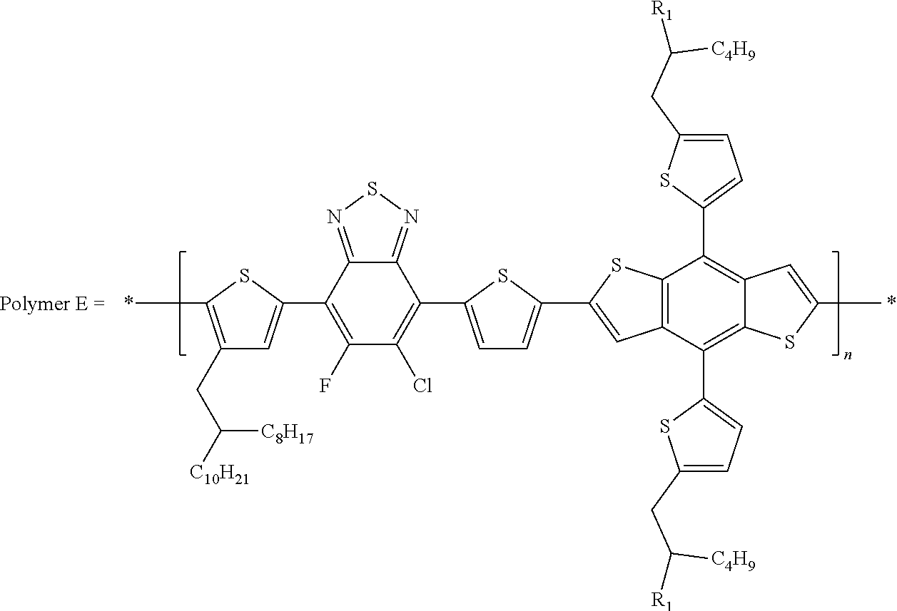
C1(F)=C(C2=CC(CC([C8H17])[C10H21])=C(C)S2)C2=NSN=C2C(C2=CC=C(C3=CC4=C(S3)C(C3=CC=C(CC([C4H9])[R1])S3)=C3C(=C4C4=CC=C(CC([C4H9])[R1])S4)SC(C)=C3)S2)=C1Cl
